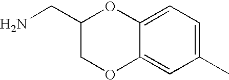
C1(C)=CC=C2C(=C1)OCC(CN)O2
